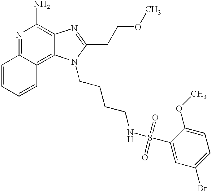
N1=C2C(=C3C(=C1N)N=C(CCOC)N3CCCCNS(=O)(=O)C1=CC(Br)=CC=C1OC)C=CC=C2
